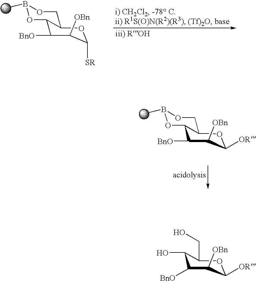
C1([BnO])C(O)C(CO)OC([OR])C1[OBn].C1([BnO])C2OB(C)OCC2OC([SR])C1[OBn].C1([BnO])C2OB(C)OCC2OC([OR])C1[OBn]
